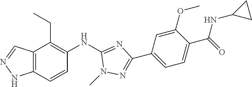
C12=C(C=CC(NC3=NC(C4=CC=C(C(=O)NC5CC5)C(OC)=C4)=NN3C)=C1CC)NN=C2
